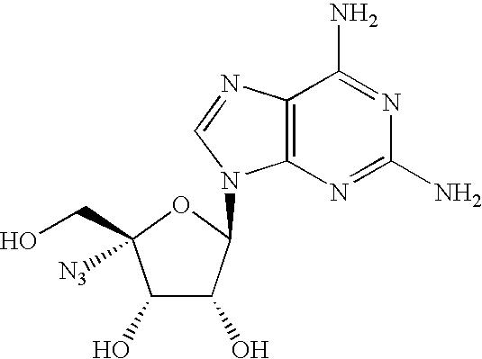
C1(O)C(O)C(N2C3=C(N=C2)C(N)=NC(N)=N3)OC1(CO)[N3]
